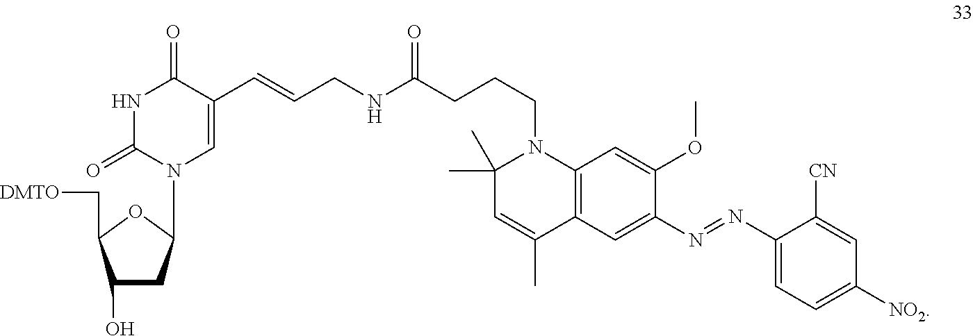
C1(O)CC(N2C=C(C=CCNC(CCCN3C(C)(C)C=C(C)C4=C3C=C(OC)C(N=NC3=CC=C([NO2])C=C3[CN])=C4)=O)C(=O)NC2=O)OC1C[DMTO]
